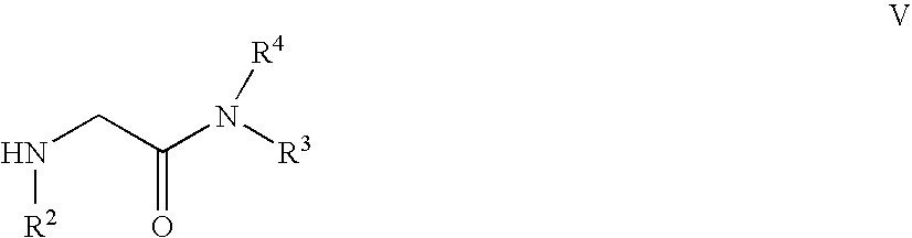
N(CC(N([R3])[R4])=O)[R2]
